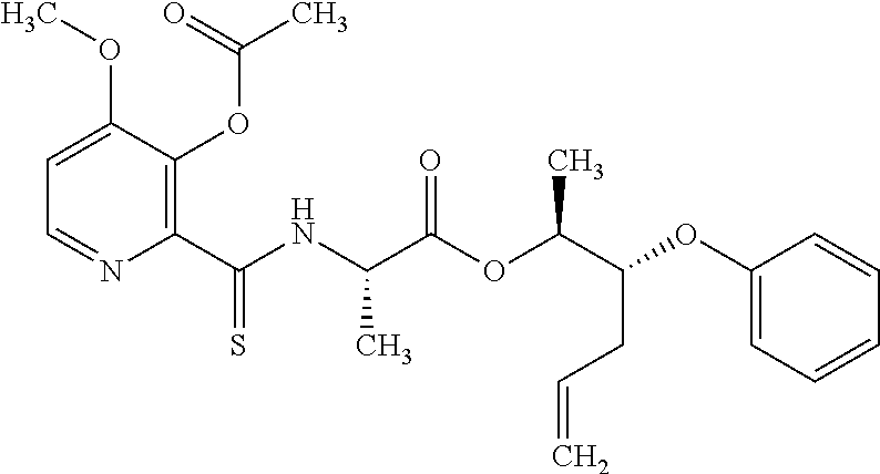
C1=C(OC)C(OC(C)=O)=C(C(NC(C(OC(C(OC2=CC=CC=C2)CC=C)C)=O)C)=S)N=C1
